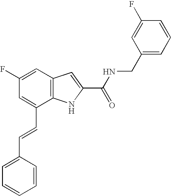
C1=C(F)C=C(C=CC2=CC=CC=C2)C2=C1C=C(C(=O)NCC1=CC=CC(F)=C1)N2
